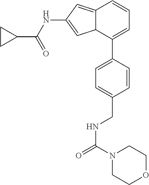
C12=CC(NC(C3CC3)=O)=CC1C(C1=CC=C(CNC(=O)N3CCOCC3)C=C1)=CC=C2
